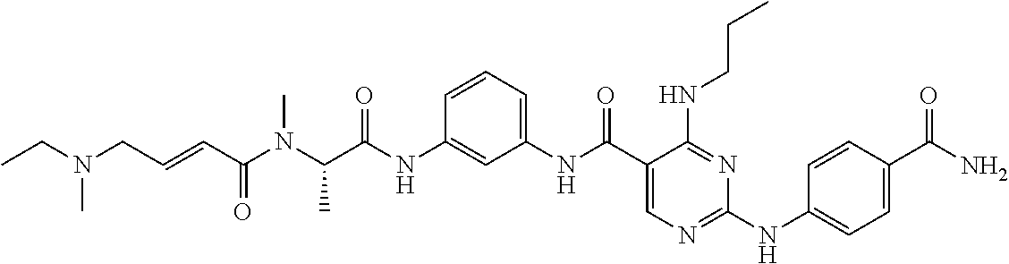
C1(NC(=O)C(N(C(C=CCN(CC)C)=O)C)C)=CC(NC(C2=CN=C(NC3=CC=C(C(N)=O)C=C3)N=C2NCCC)=O)=CC=C1
